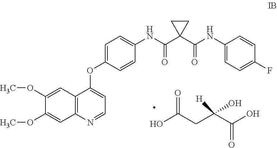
C1(OC2=CC=NC3=C2C=C(OC)C(OC)=C3)=CC=C(NC(C2(C(NC3=CC=C(F)C=C3)=O)CC2)=O)C=C1.OC(CC(C(O)=O)(O)[H])=O
